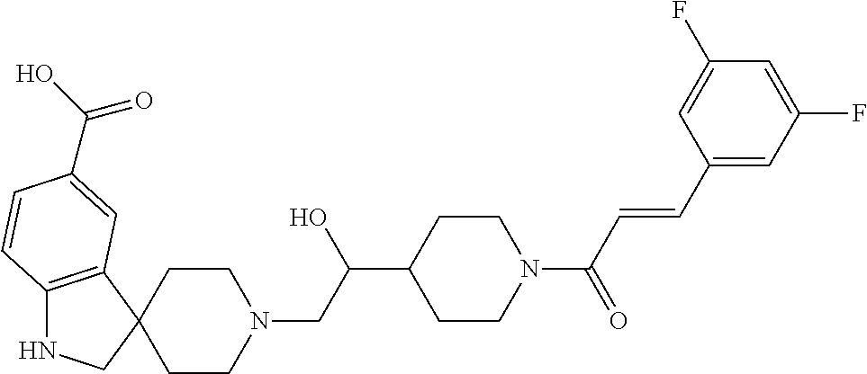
C12=C(C3(CN1)CCN(CC(C1CCN(C(C=CC4=CC(F)=CC(F)=C4)=O)CC1)O)CC3)C=C(C(O)=O)C=C2
